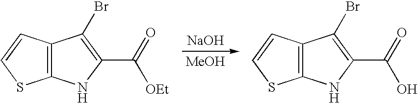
[NaOH].[MeOH].C12=C(NC(C(=O)[OEt])=C1Br)SC=C2.C12=C(NC(C(=O)O)=C1Br)SC=C2
